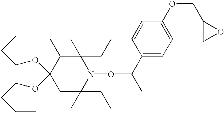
C1C(CC)(C)N(OC(C2=CC=C(OCC3CO3)C=C2)C)C(CC)(C)C(C)C1(OCCCC)OCCCC
